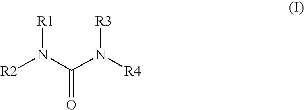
[R2]N(C(N([R4])[R3])=O)[R1]
